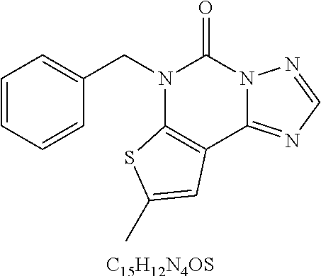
C1=CC=CC(CN2C3=C(C4=NC=NN4C2=O)C=C(C)S3)=C1.[C15H12N4OS]
